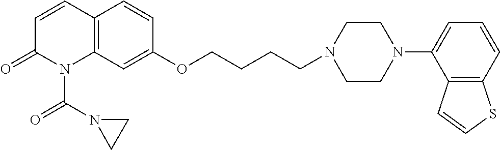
C12=C(C=C(OCCCCN3CCN(C4=CC=CC5=C4C=CS5)CC3)C=C1)N(C(=O)N1CC1)C(=O)C=C2
